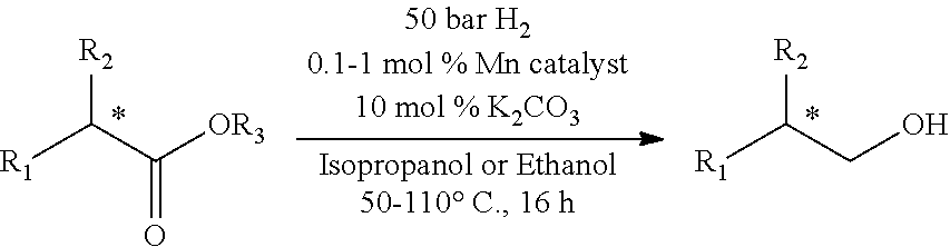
[R2]C(C([OR3])=O)[R1].[R2]C(CO)[R1]
